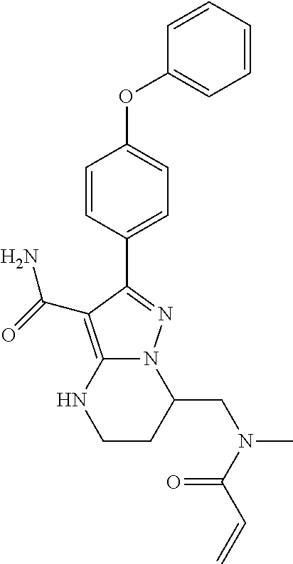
C(C1N2C(=C(C(=O)N)C(C3=CC=C(OC4=CC=CC=C4)C=C3)=N2)NCC1)N(C)C(C=C)=O
